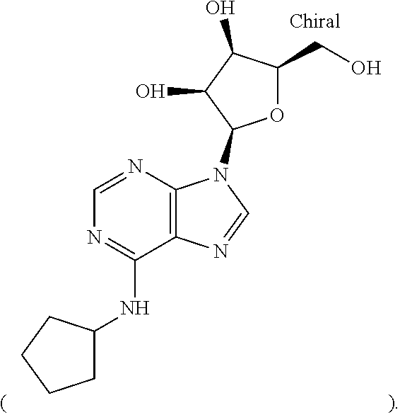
N1=C(NC2CCCC2)C2=C(N=C1)N(C1OC(CO)C(O)C1O)C=N2
